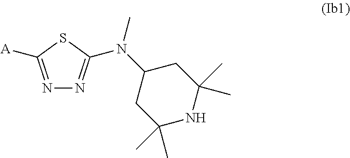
N1=C([A])SC(N(C2CC(C)(C)NC(C)(C)C2)C)=N1
